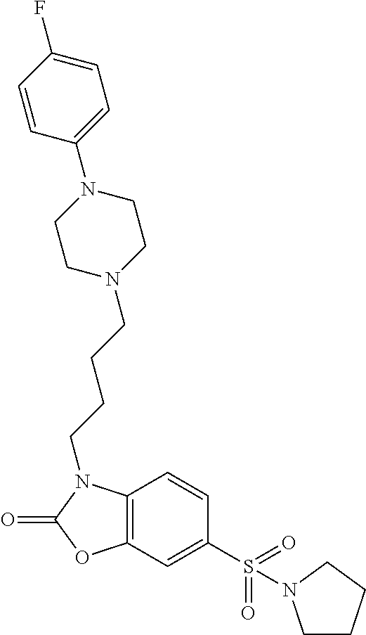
C1=CC2=C(C=C1S(=O)(=O)N1CCCC1)OC(=O)N2CCCCN1CCN(C2=CC=C(F)C=C2)CC1
